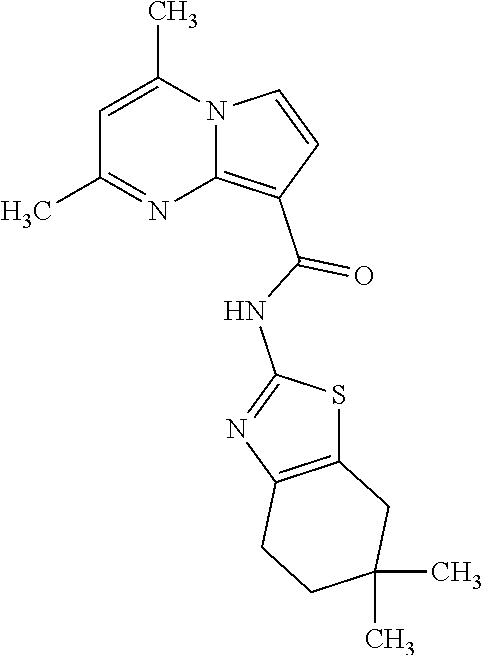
C1=C(C)N2C(=C(C(=O)NC3=NC4=C(S3)CC(C)(C)CC4)C=C2)N=C1C
